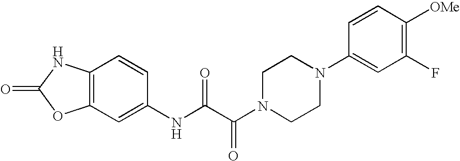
O=C1OC2=C(N1)C=CC(NC(C(N1CCN(C3=CC(F)=C([OMe])C=C3)CC1)=O)=O)=C2
